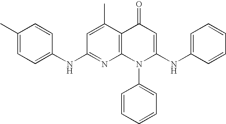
C1(NC2=CC=C(C)C=C2)=NC2=C(C(C)=C1)C(=O)C=C(NC1=CC=CC=C1)N2C1=CC=CC=C1
